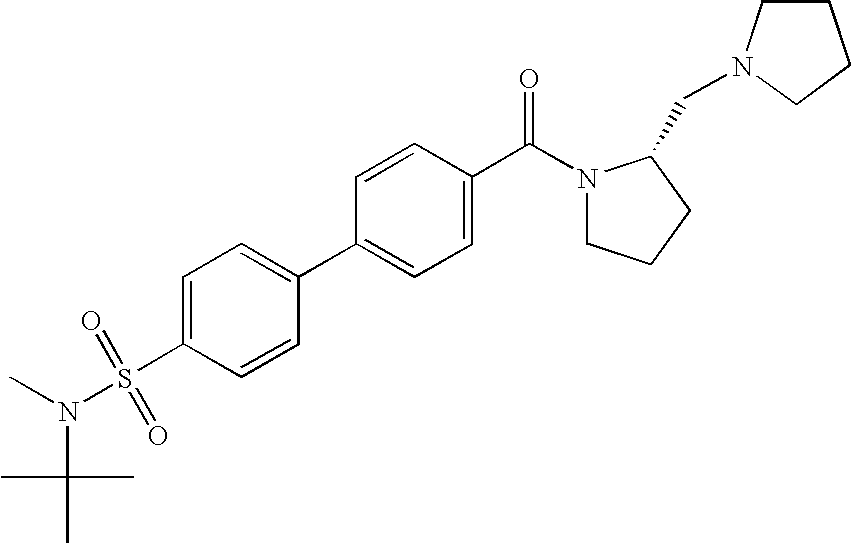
C1=CC(C(N2CCCC2CN2CCCC2)=O)=CC=C1C1=CC=C(S(N(C)C(C)(C)C)(=O)=O)C=C1
